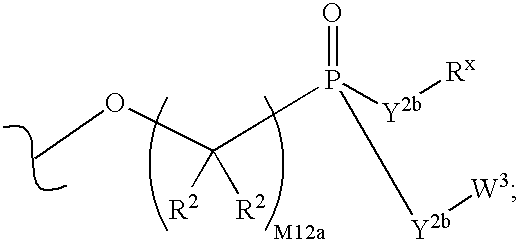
O(C)C(P([Y2b][Rx])(=O)[Y2b][W3])([R2])[R2]
